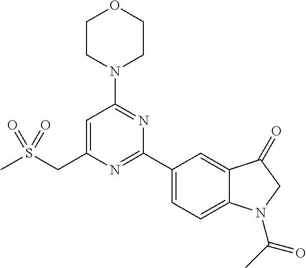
C1=C(CS(C)(=O)=O)N=C(C2=CC=C3C(=C2)C(=O)CN3C(C)=O)N=C1N1CCOCC1
